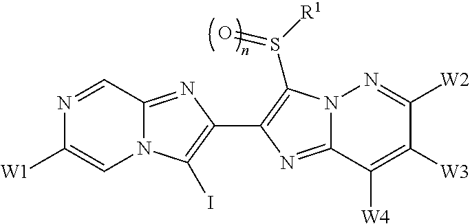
N1=CC2=NC(C3=C(S([R1])=O)N4C(=N3)C([W4])=C([W3])C([W2])=N4)=C(I)N2C=C1[W1]
